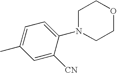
C1=C(C)C=C([CN])C(N2CCOCC2)=C1
